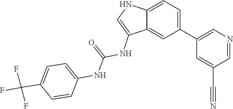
C1=C(C(F)(F)F)C=CC(NC(=O)NC2=CNC3=CC=C(C4=CN=CC(C#N)=C4)C=C23)=C1
